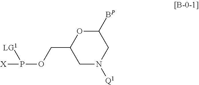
C1([BP])OC(COP([X])[LG1])CN([Q1])C1
